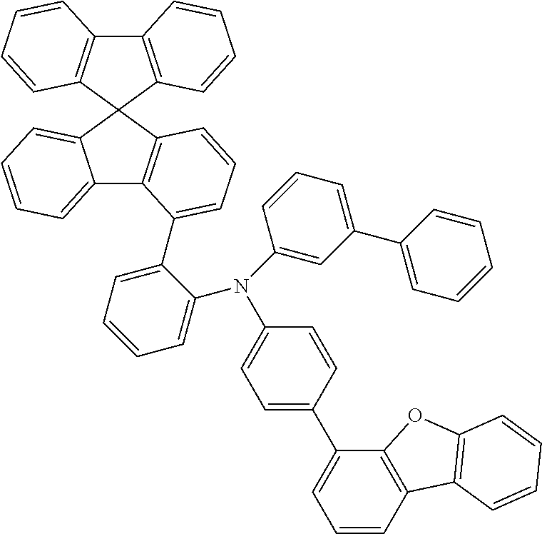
C12=C(C3(C4=C1C=CC=C4)C1=CC=CC=C1C1=C3C=CC=C1C1=CC=CC=C1N(C1=CC=C(C3=CC=CC4=C3OC3=C4C=CC=C3)C=C1)C1=CC(C3=CC=CC=C3)=CC=C1)C=CC=C2
